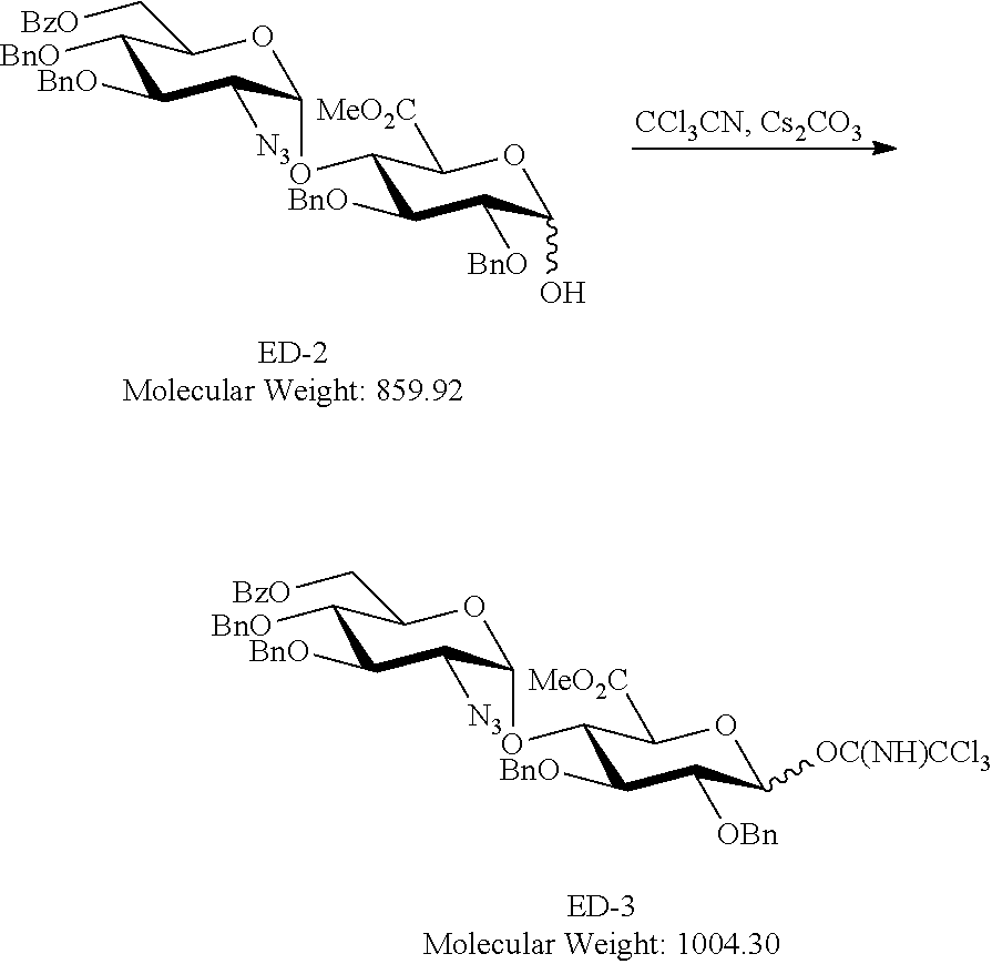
C1(OC2C([N3])C([BnO])C([BnO])C(C[BzO])O2)C([BnO])C([BnO])C(O)OC1[MeO2C].C1(OC2C([N3])C([BnO])C([BnO])C(C[BzO])O2)C([BnO])C([OBn])C([OC(NH)CCl3])OC1[MeO2C]
